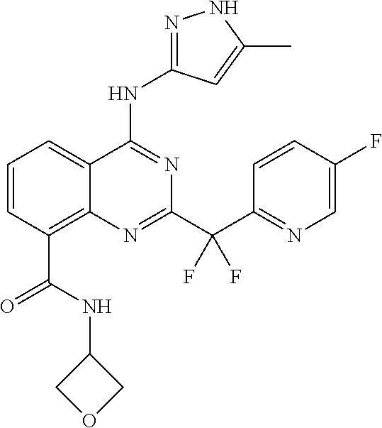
C1=CC(C(NC2COC2)=O)=C2C(=C1)C(NC1=NNC(C)=C1)=NC(C(C1=NC=C(F)C=C1)(F)F)=N2
